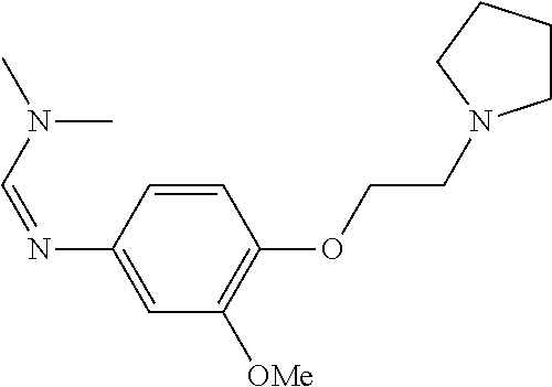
C1(N=CN(C)C)=CC([OMe])=C(OCCN2CCCC2)C=C1
